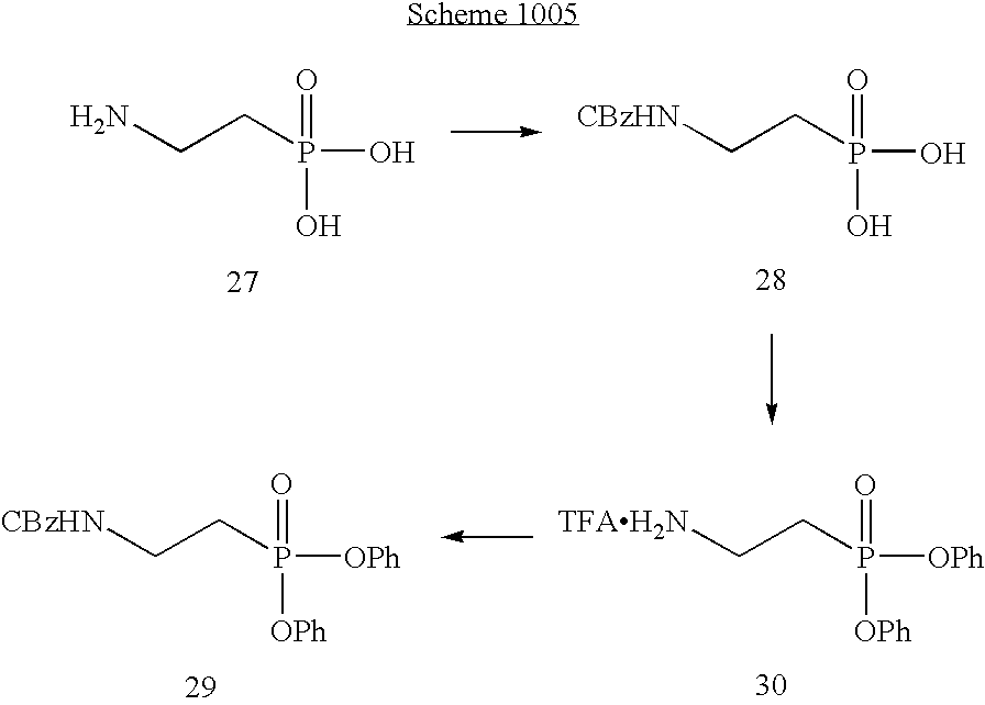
OP(=O)(O)CCN.[CBzHN]CCP(O)(=O)O.[TFAH2N]CCP([OPh])(=O)[OPh].[OPh]P(=O)([OPh])CC[CBzHN]
